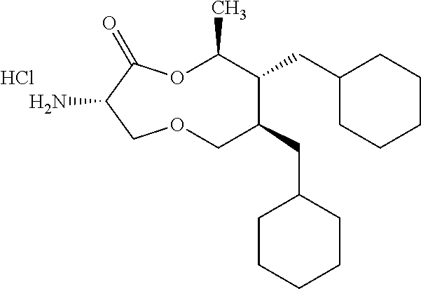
NC1C(=O)OC(C)C(CC2CCCCC2)C(CC2CCCCC2)COC1.Cl
